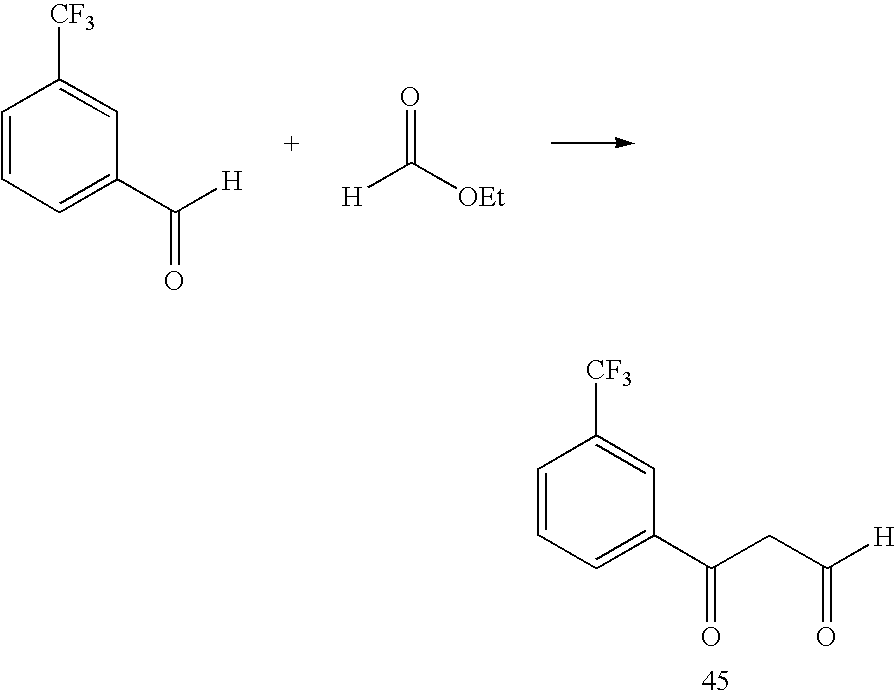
C1=CC=C(C([H])=O)C=C1[CF3].[H]C([OEt])=O.C1=CC=C(C(CC([H])=O)=O)C=C1[CF3]
